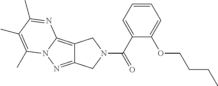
C1=CC=C(C(=O)N2CC3=NN4C(=C3C2)N=C(C)C(C)=C4C)C(OCCCC)=C1
